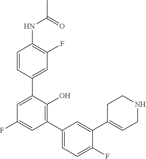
N(C1=C(F)C=C(C2=CC(F)=CC(C3=CC=C(F)C(C4=CCNCC4)=C3)=C2O)C=C1)C(C)=O
